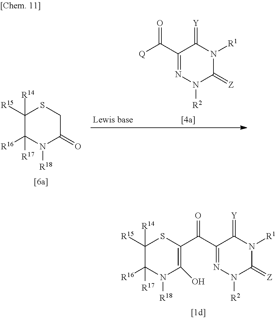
C1([R15])([R14])C([R16])([R17])N([R18])C(O)=C(C(=O)C2=NN([R2])C(=[Z])N([R1])C2=[Y])S1.O=C([Q])C1=NN([R2])C(=[Z])N([R1])C1=[Y].C1([R15])([R14])C([R16])([R17])N([R18])C(=O)CS1
